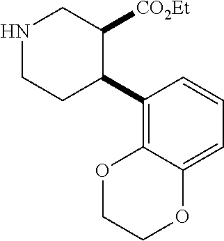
C1(C2C([CO2Et])CNCC2)=C2C(=CC=C1)OCCO2
